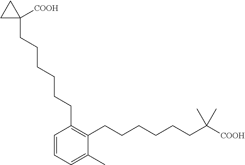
C1=CC(CCCCCCC2([COOH])CC2)=C(CCCCCCC(C)(C)[COOH])C(C)=C1
